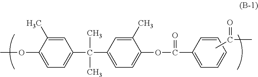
C1(OC)=CC=C(C(C2=CC=C(OC(=O)C3=CC=CC=C3)C(C)=C2)(C)C)C=C1C.O=C(C)C
